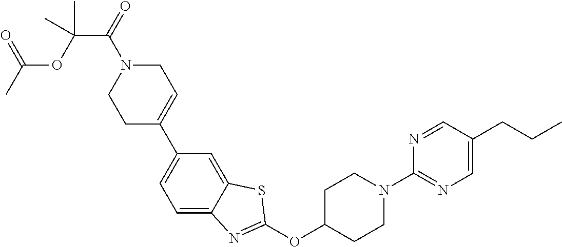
O(C1CCN(C2=NC=C(CCC)C=N2)CC1)C1=NC2=CC=C(C3=CCN(C(=O)C(OC(C)=O)(C)C)CC3)C=C2S1
